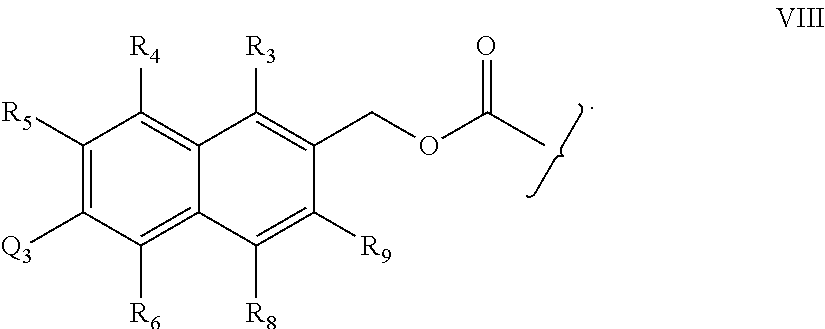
C1([R5])=C([Q3])C([R6])=C2C(=C1[R4])C([R3])=C(COC(C)=O)C([R9])=C2[R8]
